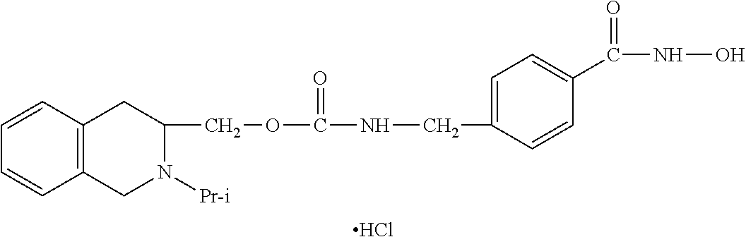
C1=CC2=C(C=C1)CN([Pr-i])C(COC(NCC1=CC=C(C(NO)=O)C=C1)=O)C2.Cl
